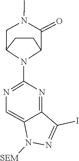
N1([SEM])N=C(I)C2=NC(N3C4CCC3CN(C)C4=O)=NC=C12
